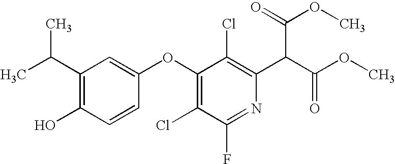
OC1=C(C(C)C)C=C(OC2=C(Cl)C(F)=NC(C(C(OC)=O)C(OC)=O)=C2Cl)C=C1
